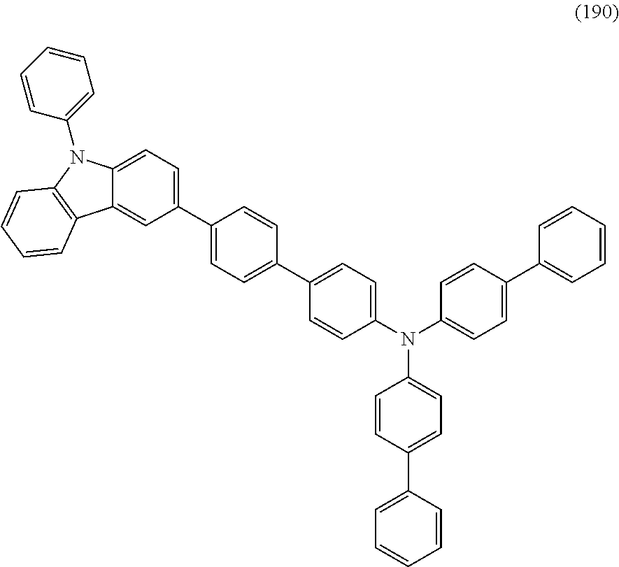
C1(C2=CC=C(C3=CC=C(N(C4=CC=C(C5=CC=CC=C5)C=C4)C4=CC=C(C5=CC=CC=C5)C=C4)C=C3)C=C2)=CC=C2C(=C1)C1=C(N2C2=CC=CC=C2)C=CC=C1
